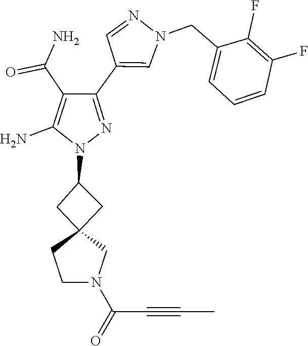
C12(CC(N3N=C(C4=CN(CC5=CC=CC(F)=C5F)N=C4)C(C(=O)N)=C3N)C1)CCN(C(=O)C#CC)C2
